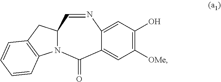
C12CC3=C(C=CC=C3)N1C(=O)C1=CC([OMe])=C(O)C=C1N=C2
